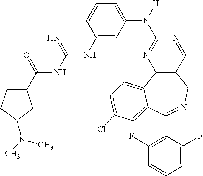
C12=C(C=NC(N([H])C3=CC=CC(NC(=N)NC(C4CCC(N(C)C)C4)=O)=C3)=N1)CN=C(C1=C(F)C=CC=C1F)C1=CC(Cl)=CC=C21
